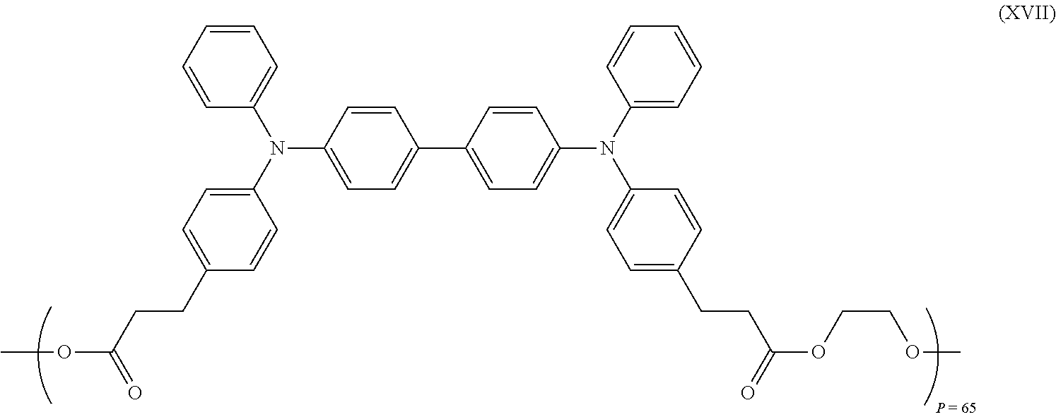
C1(N(C2=CC=C(CCC(=O)OC)C=C2)C2=CC=CC=C2)=CC=C(C2=CC=C(N(C3=CC=CC=C3)C3=CC=C(CCC(=O)OCCOC)C=C3)C=C2)C=C1
